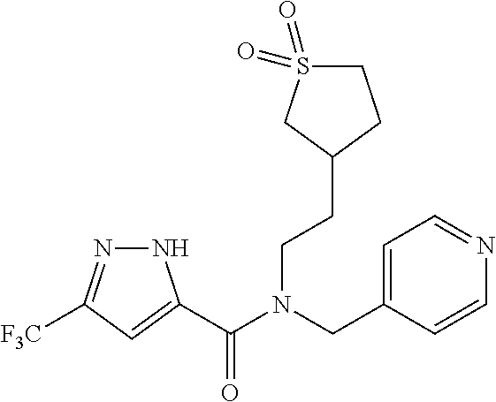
N1N=C([F3C])C=C1C(N(CC1=CC=NC=C1)CCC1CCS(=O)(=O)C1)=O
